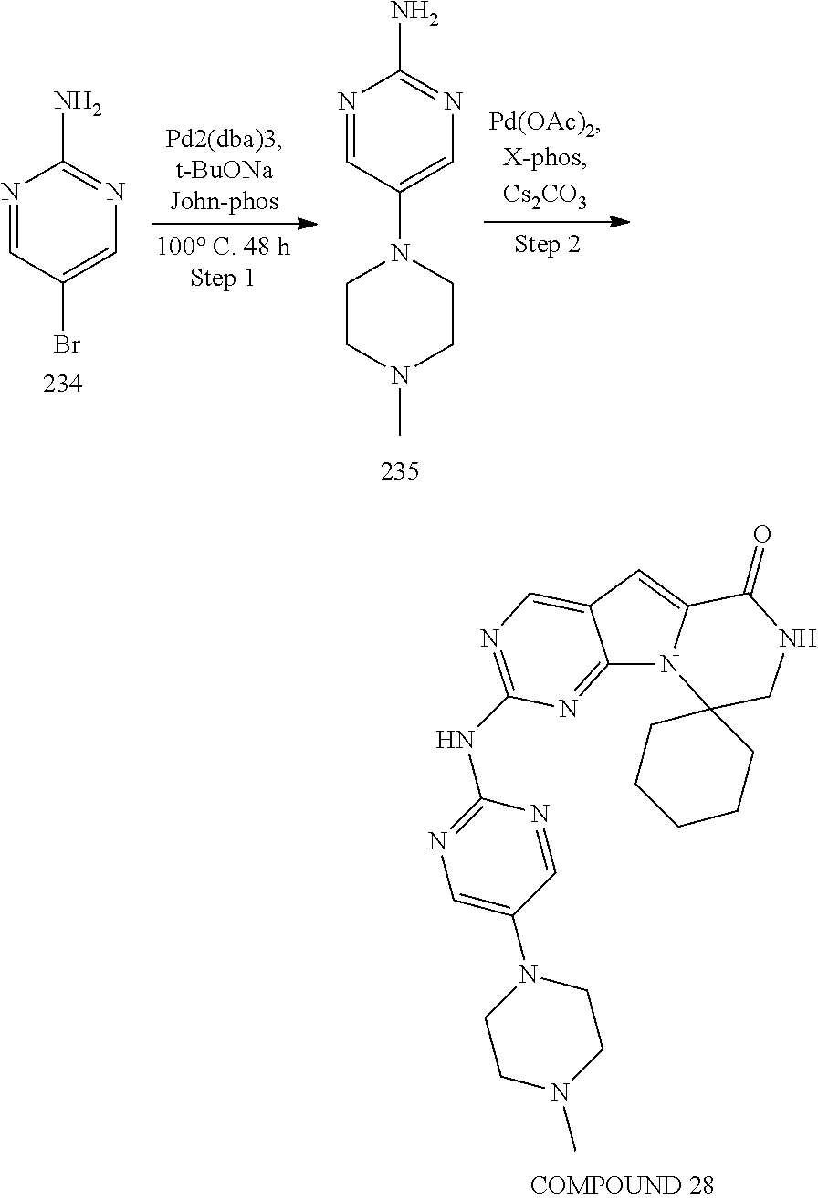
N1=CC(Br)=CN=C1N.N1=CC(N2CCN(C)CC2)=CN=C1N.C12=NC(NC3=NC=C(N4CCN(C)CC4)C=N3)=NC=C1C=C1N2C2(CNC1=O)CCCCC2
